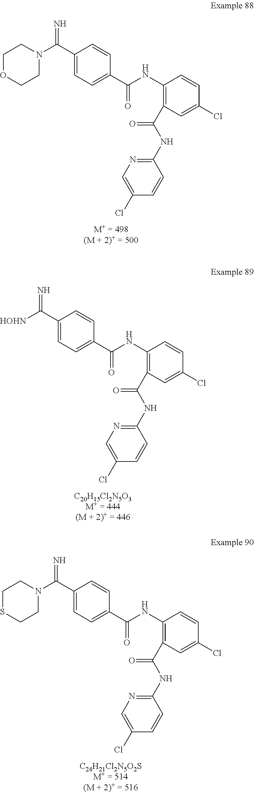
C1(NC(=O)C2=C(NC(=O)C3=CC=C(C(=N)N4CCOCC4)C=C3)C=CC(Cl)=C2)=NC=C(Cl)C=C1.C1(NC(=O)C2=C(NC(=O)C3=CC=C(C(=N)[HOHN])C=C3)C=CC(Cl)=C2)=NC=C(Cl)C=C1.C1(NC(=O)C2=C(NC(=O)C3=CC=C(C(=N)N4CCSCC4)C=C3)C=CC(Cl)=C2)=NC=C(Cl)C=C1
